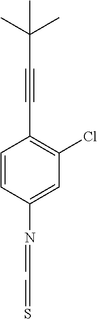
C1=CC(N=CC=S)=CC(Cl)=C1C#CC(C)(C)C
